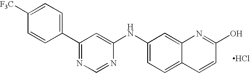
C1(NC2=CC(C3=CC=C([F3C])C=C3)=NC=N2)=CC=C2C(=C1)N=C(O)C=C2.Cl
